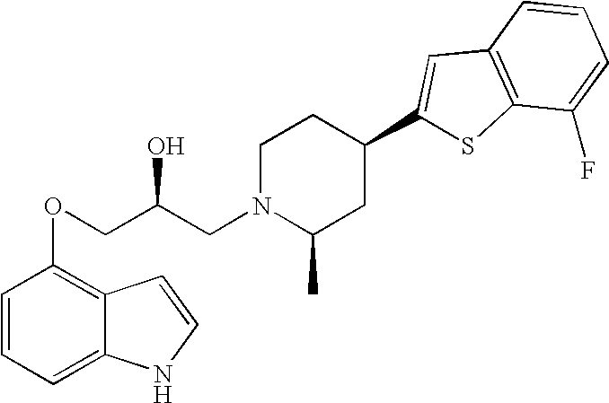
C1=C2C(=C(OCC(CN3C(C)CC(C4=CC5=C(S4)C(F)=CC=C5)CC3)O)C=C1)C=CN2
